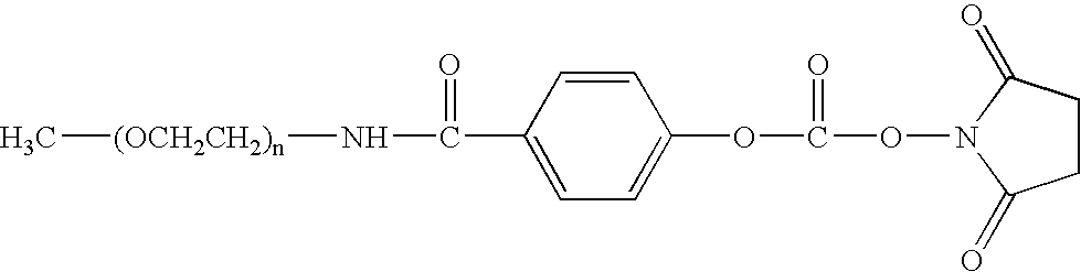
C1CC(=O)N(OC(=O)OC2=CC=C(C(N[(OCH2CH2)n]C)=O)C=C2)C1=O
